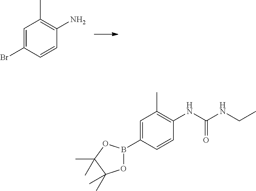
C1=C(Br)C=CC(N)=C1C.O1B(C2=CC(C)=C(NC(NCC)=O)C=C2)OC(C)(C)C1(C)C
